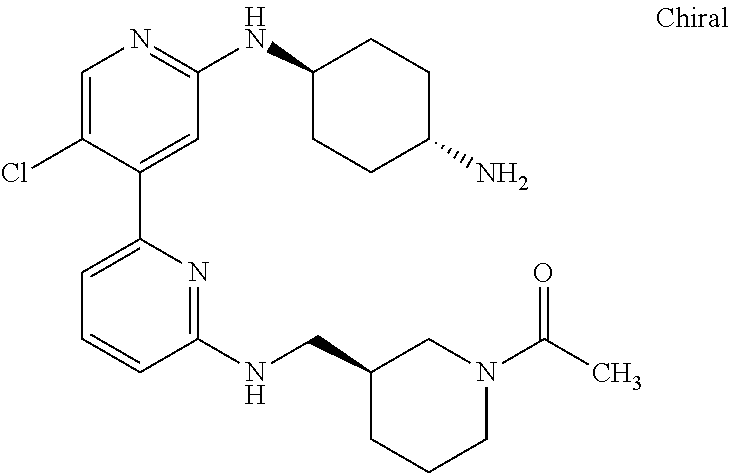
C1=C(Cl)C(C2=CC=CC(NCC3CCCN(C(=O)C)C3)=N2)=CC(NC2CCC(N)CC2)=N1
